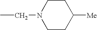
CCN1CCC([Me])CC1
